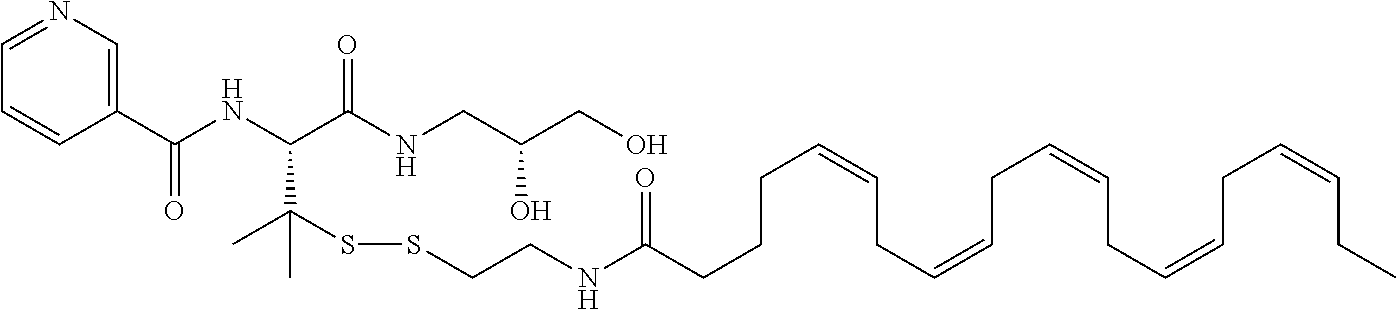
C1(C(NC(C(NCC(CO)O)=O)C(SSCCNC(CCCC=CCC=CCC=CCC=CCC=CCC)=O)(C)C)=O)=CN=CC=C1
